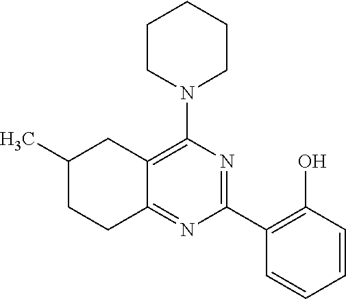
C1(C2=C(O)C=CC=C2)=NC(N2CCCCC2)=C2C(=N1)CCC(C)C2
